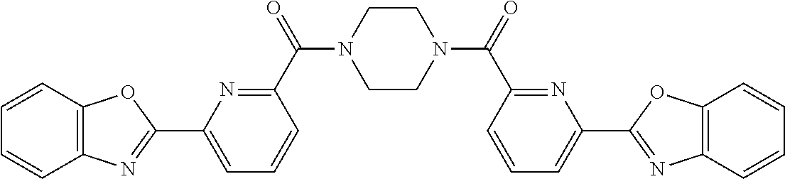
C1=CC2=C(C=C1)N=C(C1=CC=CC(C(=O)N3CCN(C(=O)C4=NC(C5=NC6=C(O5)C=CC=C6)=CC=C4)CC3)=N1)O2
